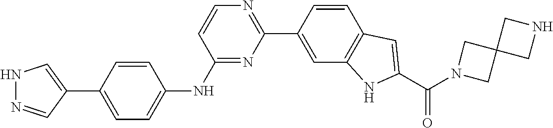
N1N=CC(C2=CC=C(NC3=NC(C4=CC5=C(C=C4)C=C(C(N4CC6(C4)CNC6)=O)N5)=NC=C3)C=C2)=C1
